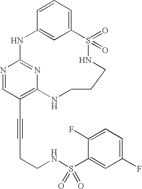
C1=CC=C2C=C1NC1=NC(=C(C#CCCNS(C3=CC(F)=CC=C3F)(=O)=O)C=N1)NCCCNS2(=O)=O
